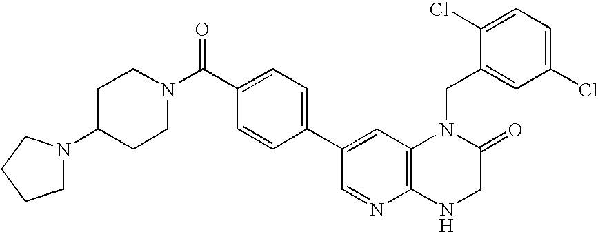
C1=C(C2=CC=C(C(=O)N3CCC(N4CCCC4)CC3)C=C2)C=NC2=C1N(CC1=CC(Cl)=CC=C1Cl)C(=O)CN2
